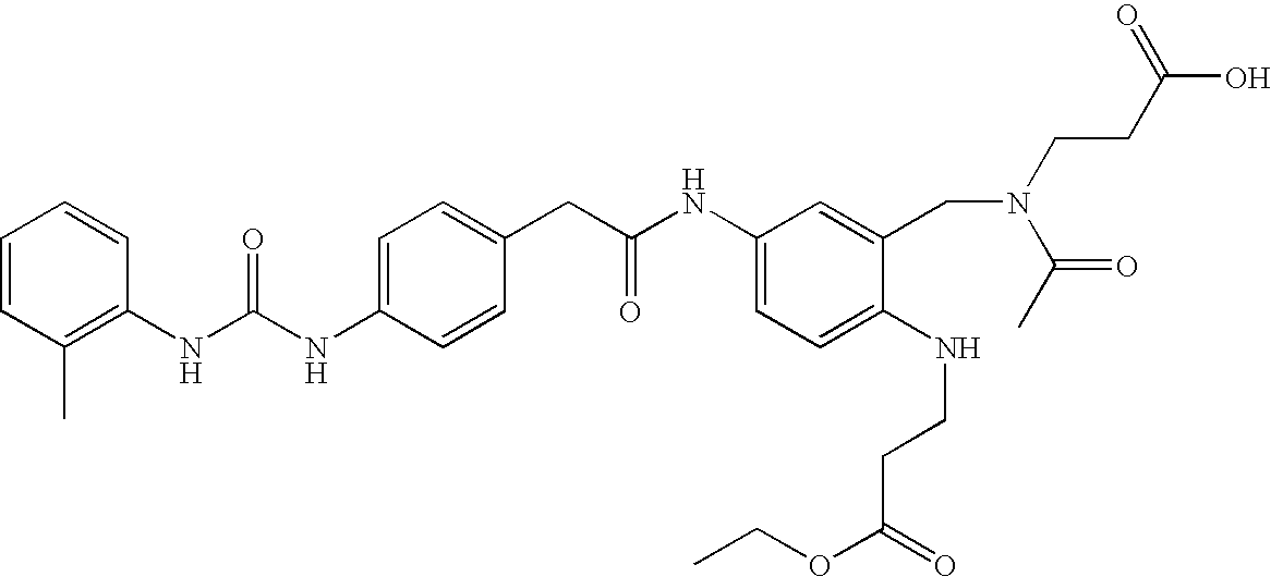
C1=C(NC(NC2=C(C)C=CC=C2)=O)C=CC(CC(NC2=CC=C(NCCC(OCC)=O)C(CN(CCC(O)=O)C(C)=O)=C2)=O)=C1
